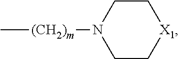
[(CH2)m](N1CC[X1]CC1)C
